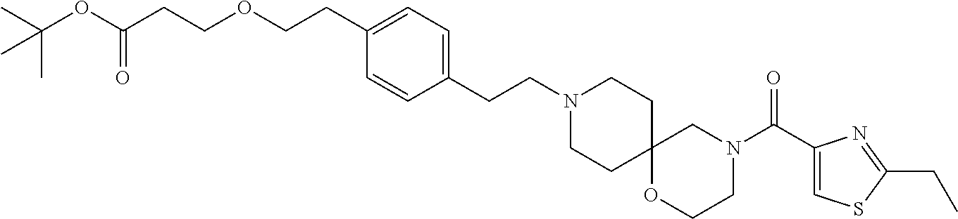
N1(CCC2=CC=C(CCOCCC(OC(C)(C)C)=O)C=C2)CCC2(CC1)OCCN(C(C1=CSC(CC)=N1)=O)C2
